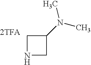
C1NCC1N(C)C.[2TFA]
